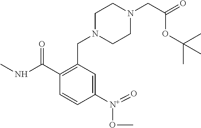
C1(CN2CCN(CC(=O)OC(C)(C)C)CC2)=C(C(NC)=O)C=CC([N+](=O)OC)=C1
